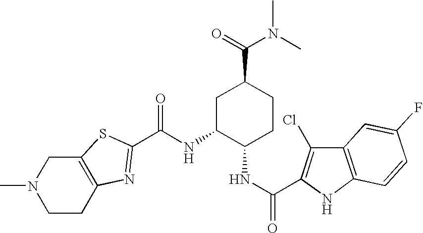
N1(C)CCC2=C(C1)SC(C(NC1C(NC(=O)C3=C(Cl)C4=C(N3)C=CC(F)=C4)CCC(C(=O)N(C)C)C1)=O)=N2
